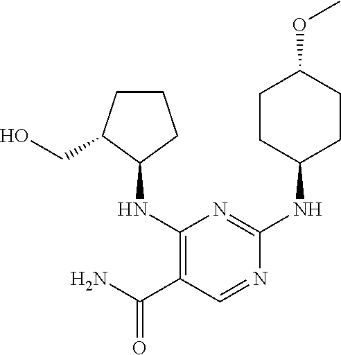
C1(NC2CCCC2CO)=C(C(N)=O)C=NC(NC2CCC(OC)CC2)=N1
